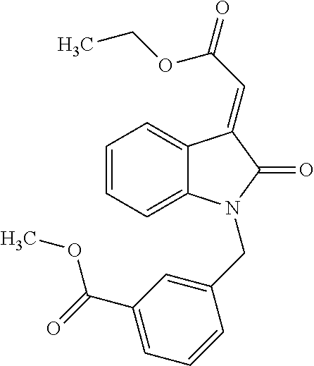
C1=CC=C2C(=C1)C(=CC(=O)OCC)C(=O)N2CC1=CC(C(=O)OC)=CC=C1
